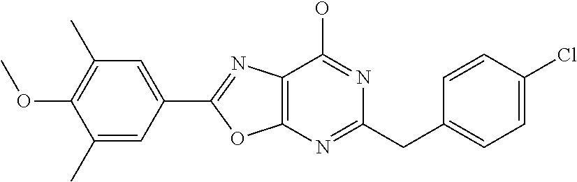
C1=C(Cl)C=CC(CC2=NC3=C(C(O)=N2)N=C(C2=CC(C)=C(OC)C(C)=C2)O3)=C1
